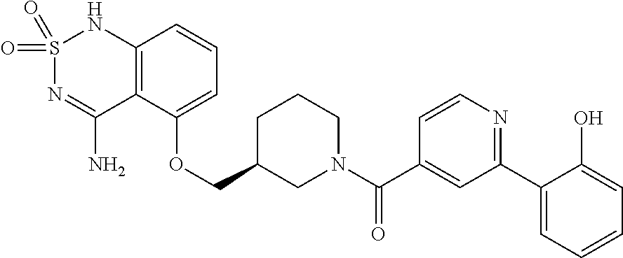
C12=C(C(OCC3CN(C(C4=CC(C5=CC=CC=C5O)=NC=C4)=O)CCC3)=CC=C1)C(N)=NS(=O)(=O)N2
